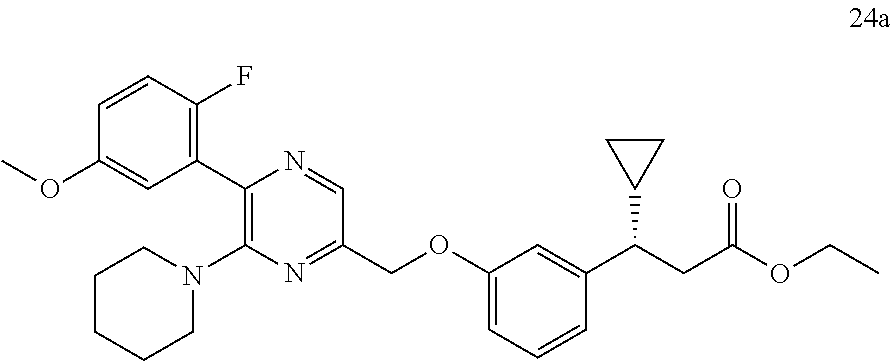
N1=CC(COC2=CC=CC(C(C3CC3)CC(=O)OCC)=C2)=NC(N2CCCCC2)=C1C1=C(F)C=CC(OC)=C1
